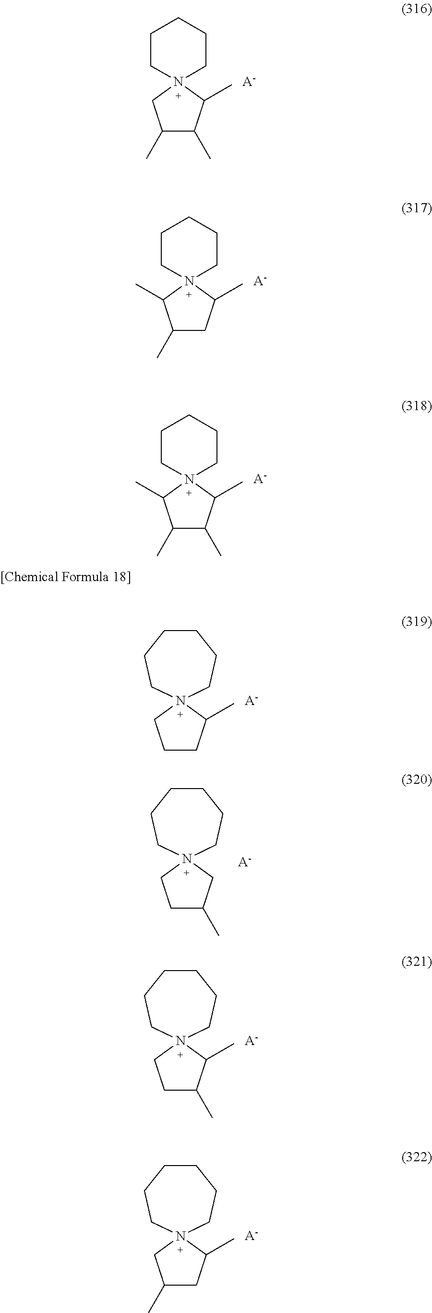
C1(C)C(C)C(C)N2(C1)CCCCC2.[A-].C1(C)CC(C)N2(C1C)CCCCC2.[A-].C1(C)C(C)C(C)N2(C1C)CCCCC2.[A-].C1CC(C)N2(C1)CCCCCC2.[A-].C1C(C)CN2(C1)CCCCCC2.[A-].C1C(C)C(C)N2(C1)CCCCCC2.[A-].C1(C)CC(C)N2(C1)CCCCCC2.[A-]
